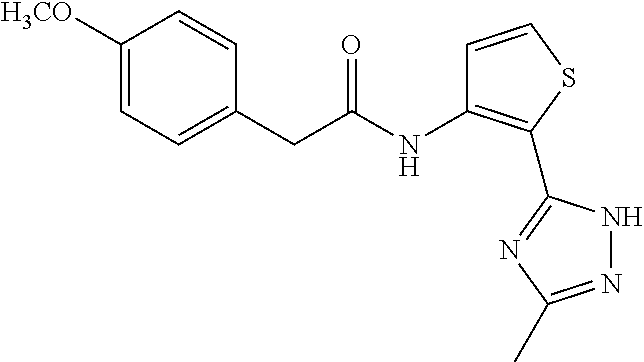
C1=CC(CC(=O)NC2=C(C3=NC(C)=NN3)SC=C2)=CC=C1[H3CO]
